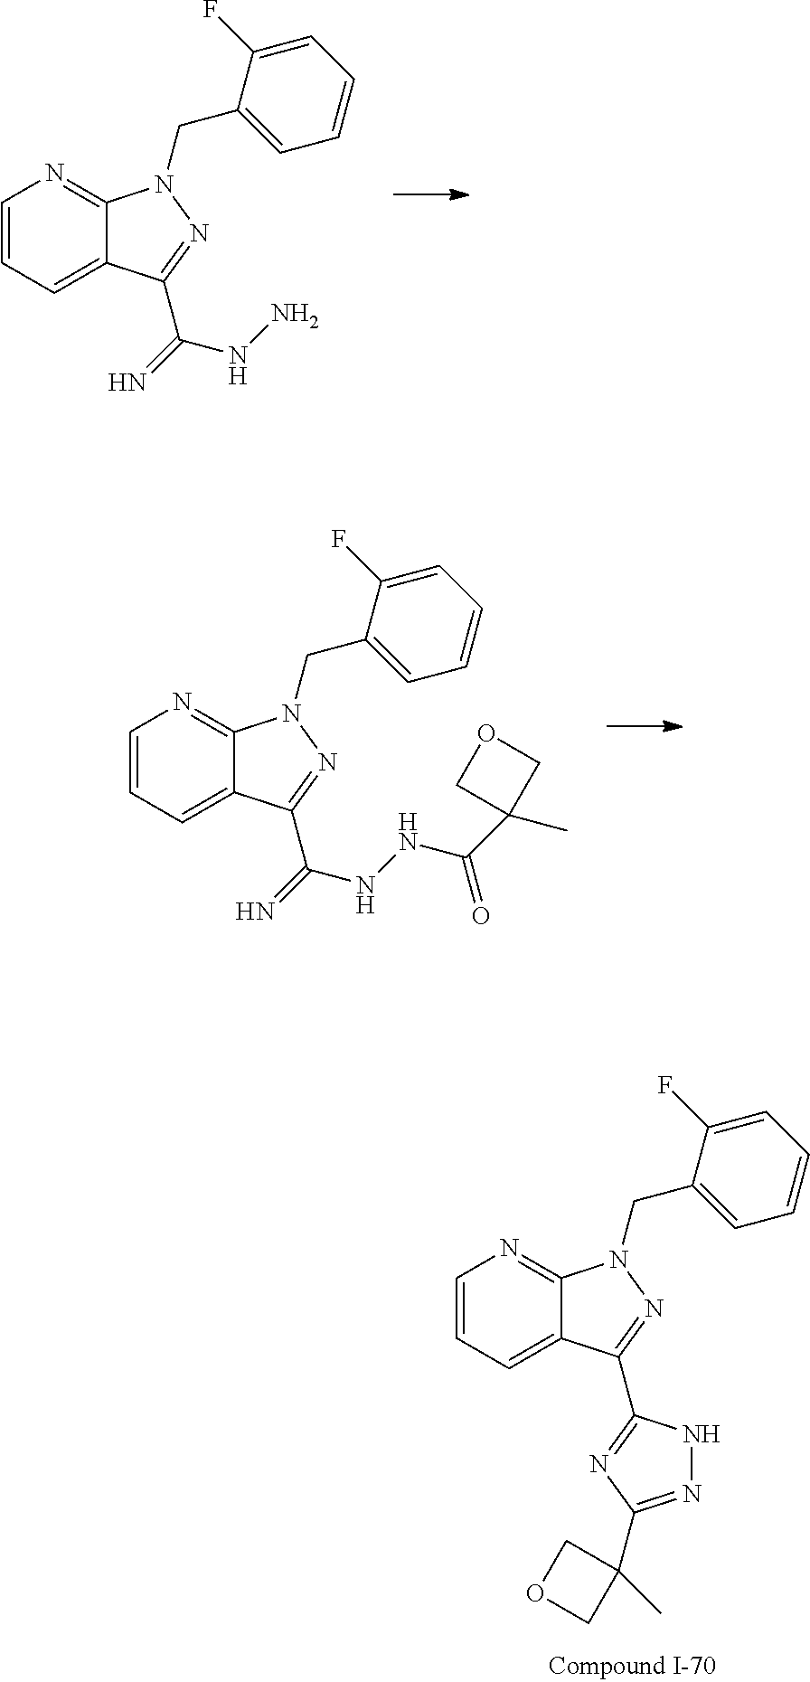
C1=CC=C2C(=N1)N(CC1=CC=CC=C1F)N=C2C1=NC(C2(C)COC2)=NN1.C1=CC=C2C(=N1)N(CC1=CC=CC=C1F)N=C2C(=N)NNC(C1(C)COC1)=O.C1=CC=C2C(=N1)N(CC1=CC=CC=C1F)N=C2C(=N)NN
